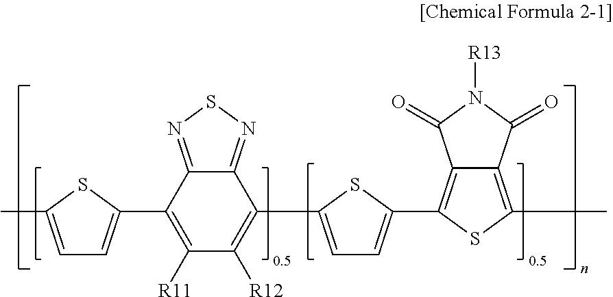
C1=C(C)SC(C2=C([R11])C([R12])=C(C3=CC=C(C4=C5C(=C(C)S4)C(=O)N([R13])C5=O)S3)C3=NSN=C23)=C1
